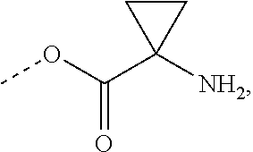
C1([NH2])(C(=O)OC)CC1
